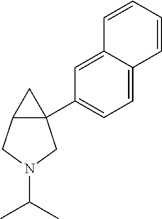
C1=C2C(=CC(C34CC3CN(C(C)C)C4)=C1)C=CC=C2
